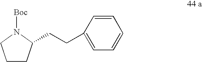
C1CC(CCC2=CC=CC=C2)N([Boc])C1
